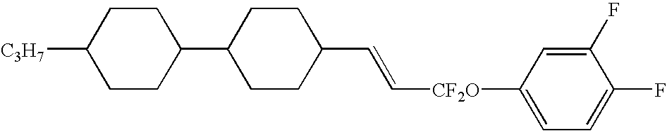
C([CF2O]C1=CC=C(F)C(F)=C1)=CC1CCC(C2CCC([C3H7])CC2)CC1
